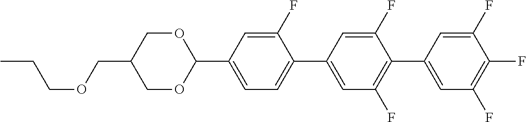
O1CC(COCCC)COC1C1=CC=C(C2=CC(F)=C(C3=CC(F)=C(F)C(F)=C3)C(F)=C2)C(F)=C1
